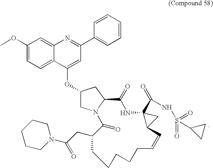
C1(OC)=CC=C2C(=C1)N=C(C1=CC=CC=C1)C=C2OC1CN2C(C1)C(=O)NC1(C(NS(=O)(=O)C3CC3)=O)C(C1)C=CCCCCCC(CC(N1CCCCC1)=O)C2=O
